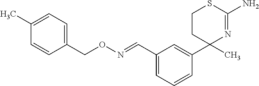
C1CC(C)(C2=CC(C=NOCC3=CC=C(C)C=C3)=CC=C2)N=C(N)S1
